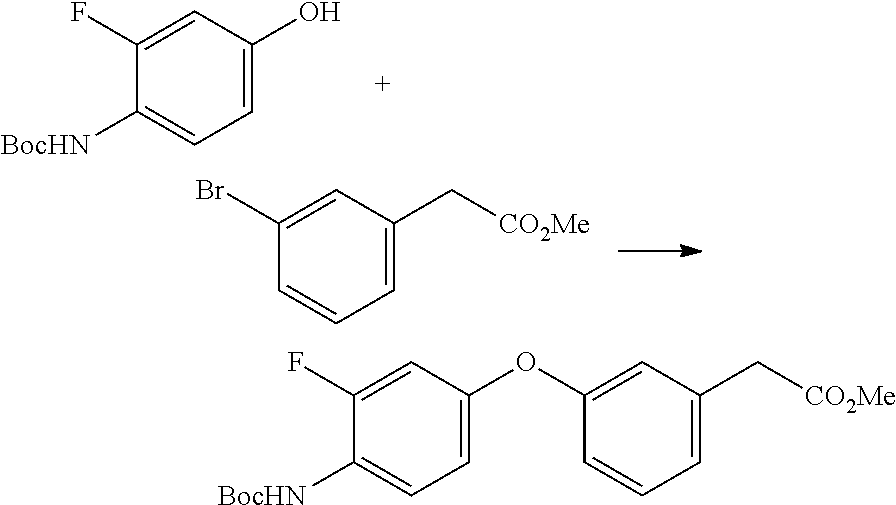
C1(F)=CC(OC2=CC(C[CO2Me])=CC=C2)=CC=C1[BocHN].C1(F)=CC(O)=CC=C1[BocHN].C1(Br)=CC(C[CO2Me])=CC=C1
